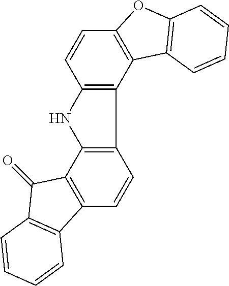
C12=C(C3=C(C=C1)C1=C(C3=O)C=CC=C1)NC1=C2C2=C(C=C1)OC1=C2C=CC=C1
